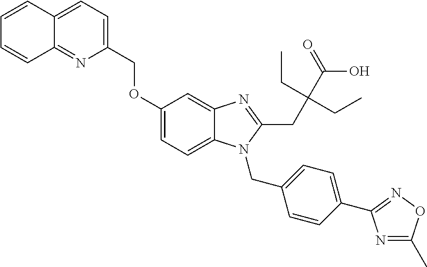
C1=CC2=CC=C(COC3=CC=C4C(=C3)N=C(CC(C(O)=O)(CC)CC)N4CC3=CC=C(C4=NOC(C)=N4)C=C3)N=C2C=C1
